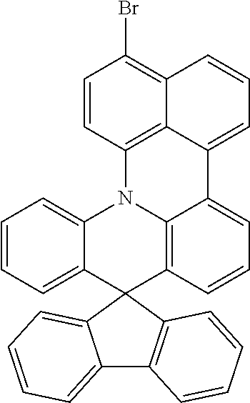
C12=CC=CC=C1N1C3=C(C=CC=C3C3=CC=CC4=C(Br)C=CC1=C43)C21C2=C(C3=CC=CC=C31)C=CC=C2
